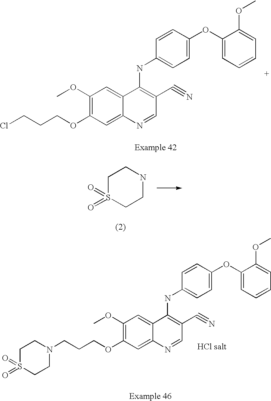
C1(OC)=C(OCCCCl)C=C2C(=C1)C(NC1=CC=C(OC3=CC=CC=C3OC)C=C1)=C(C#N)C=N2.C1(OC)=C(OCCCN2CCS(=O)(=O)CC2)C=C2C(=C1)C(NC1=CC=C(OC3=CC=CC=C3OC)C=C1)=C(C#N)C=N2.C1S(=O)(=O)CCNC1
